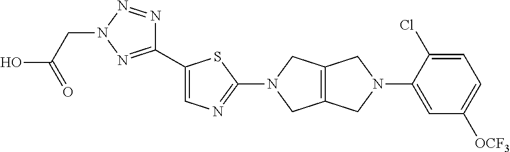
C1(C2=CN=C(N3CC4=C(C3)CN(C3=CC([OCF3])=CC=C3Cl)C4)S2)=NN(CC(O)=O)N=N1
